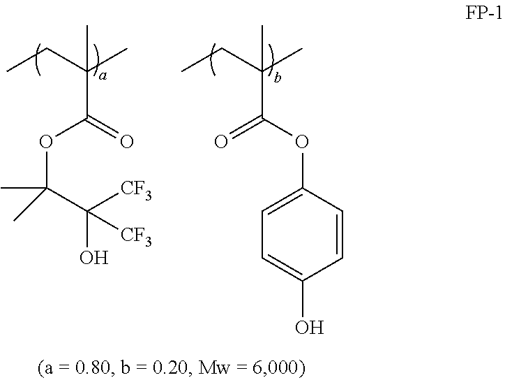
CC(C(=O)OC(C)(C)C([CF3])([CF3])O)(C)CC.CC(C(=O)OC1=CC=C(O)C=C1)(C)CC
